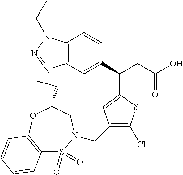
C12=C(C(C)=C(C(CC(O)=O)C3=CC(CN4S(=O)(=O)C5=C(OC(CC)C4)C=CC=C5)=C(Cl)S3)C=C1)N=NN2CC
